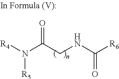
O=C(CNC([R6])=O)N([R4])[R5]
